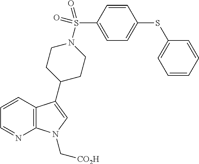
C12=C(C=CC=N1)C(C1CCN(S(C3=CC=C(SC4=CC=CC=C4)C=C3)(=O)=O)CC1)=CN2C[CO2H]
